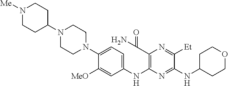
C1(N2CCN(C3CCN([Me])CC3)CC2)=CC=C(NC2=C(C(N)=O)N=C([Et])C(NC3CCOCC3)=N2)C=C1[MeO]
